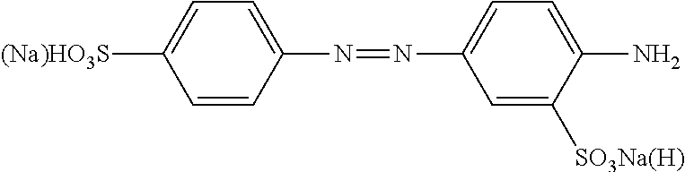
C1=C([(Na)HO3S])C=CC(N=NC2=CC=C(N)C([SO3Na(H)])=C2)=C1
